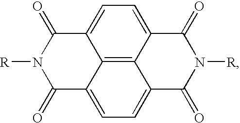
C1=C2C3=C4C(=C1)C(=O)N([R])C(=O)C4=CC=C3C(=O)N([R])C2=O
